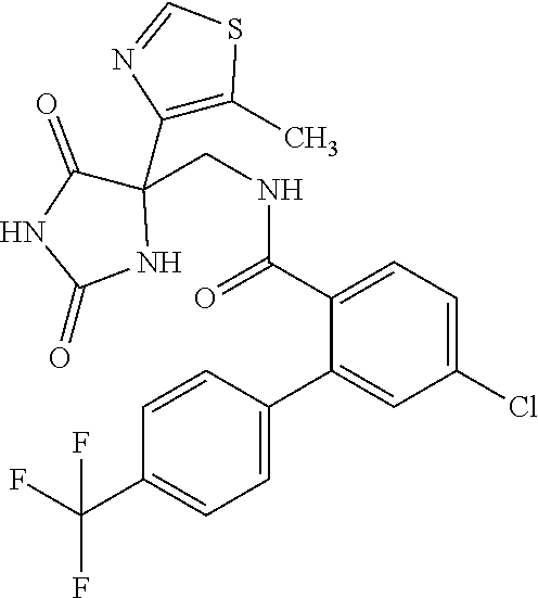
C1(C(F)(F)F)=CC=C(C2=CC(Cl)=CC=C2C(NCC2(C3=C(C)SC=N3)C(=O)NC(=O)N2)=O)C=C1
